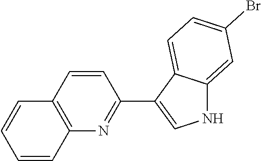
C1=CC2=C(C=C1)C=CC(C1=CNC3=CC(Br)=CC=C13)=N2
